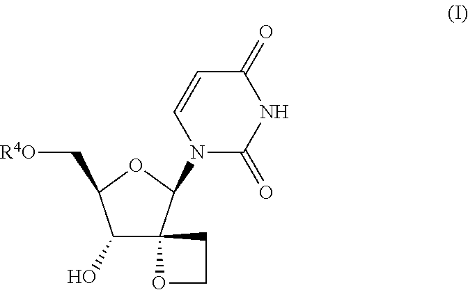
C1(O)C2(C(N3C(=O)NC(=O)C=C3)OC1C[R4O])OCC2
